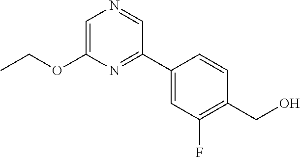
CCOC1=CN=CC(C2=CC(F)=C(CO)C=C2)=N1
